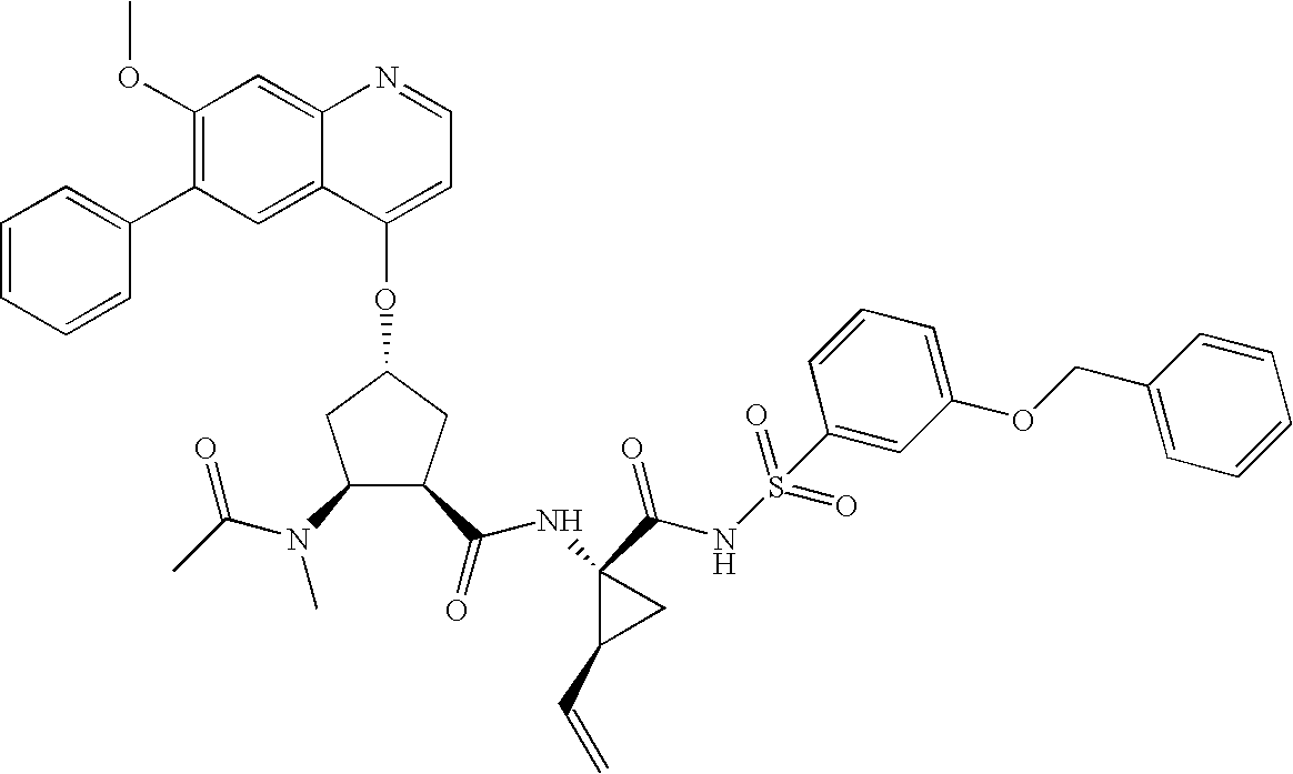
C1(OC)=C(C2=CC=CC=C2)C=C2C(=C1)N=CC=C2OC1CC(N(C(C)=O)C)C(C(NC2(C(NS(C3=CC(OCC4=CC=CC=C4)=CC=C3)(=O)=O)=O)C(C=C)C2)=O)C1
